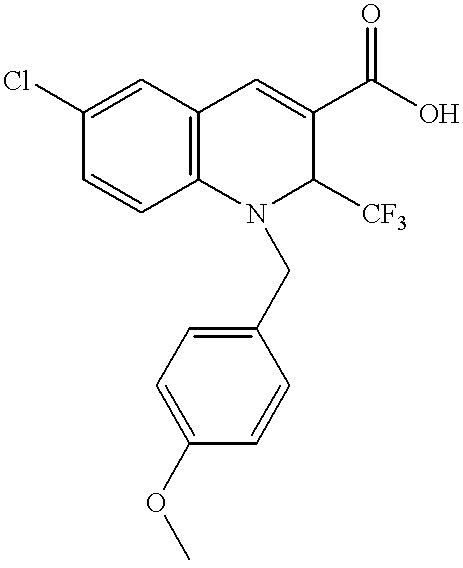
C1=CC2=C(C=C1Cl)C=C(C(O)=O)C([CF3])N2CC1=CC=C(OC)C=C1
